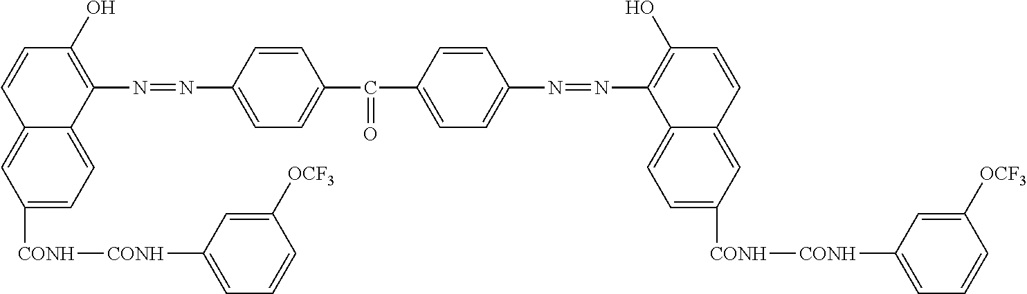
C1([CONH][CONH]C2=CC=CC([OCF3])=C2)=CC=C2C(=C1)C=CC(O)=C2N=NC1=CC=C(C(C2=CC=C(N=NC3=C(O)C=CC4=CC([CONH][CONH]C5=CC=CC([OCF3])=C5)=CC=C43)C=C2)=O)C=C1
